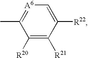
CC1=[A6]C=C([R22])C([R21])=C1[R20]
